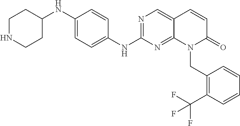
N(C1=CC=C(NC2=NC=C3C(=N2)N(CC2=C(C(F)(F)F)C=CC=C2)C(=O)C=C3)C=C1)C1CCNCC1
